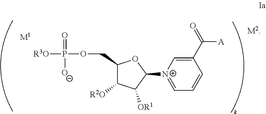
C1(COP([R3O])(=O)[O-])C([R2O])C([OR1])C([N+]2=CC=CC(C(=O)[A])=C2)O1.[M1].[M2]
